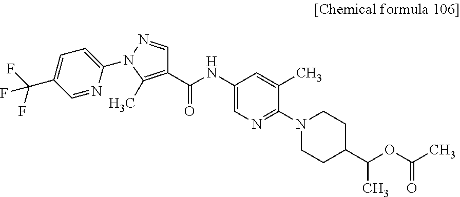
C1(C(F)(F)F)=CC=C(N2N=CC(C(NC3=CN=C(N4CCC(C(OC(C)=O)C)CC4)C(C)=C3)=O)=C2C)N=C1
